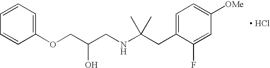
C(C(CNC(CC1=CC=C([OMe])C=C1F)(C)C)O)OC1=CC=CC=C1.[ HCl]
